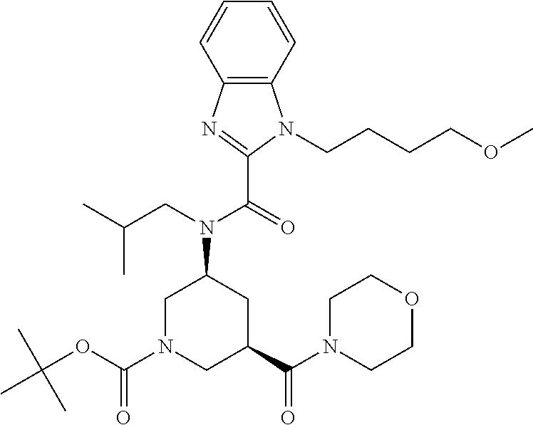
C1N(C(OC(C)(C)C)=O)CC(C(N2CCOCC2)=O)CC1N(CC(C)C)C(=O)C1=NC2=C(N1CCCCOC)C=CC=C2
